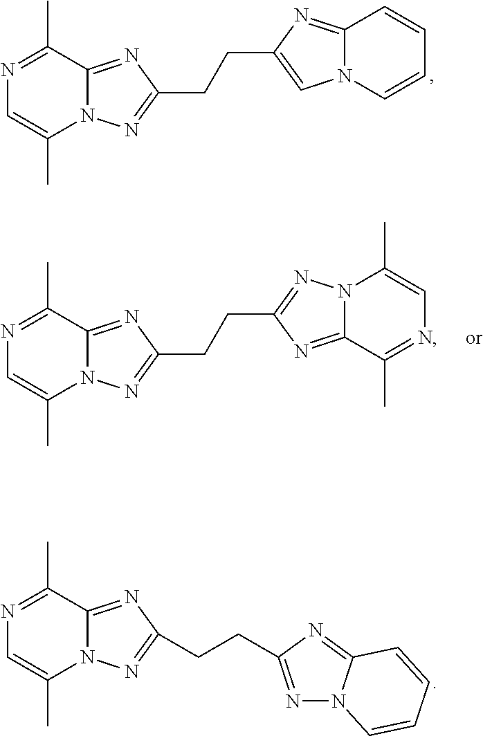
N1=C(C)C2=NC(CCC3=CN4C(=N3)C=CC=C4)=NN2C(C)=C1.N1=C(C)C2=NC(CCC3=NN4C(=N3)C(C)=NC=C4C)=NN2C(C)=C1.N1=C(C)C2=NC(CCC3=NN4C(=N3)C=CC=C4)=NN2C(C)=C1
